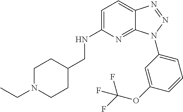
C1=C(NCC2CCN(CC)CC2)N=C2C(=C1)N=NN2C1=CC=CC(OC(F)(F)F)=C1
